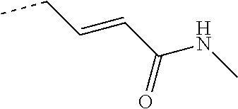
C(=CCC)C(NC)=O
